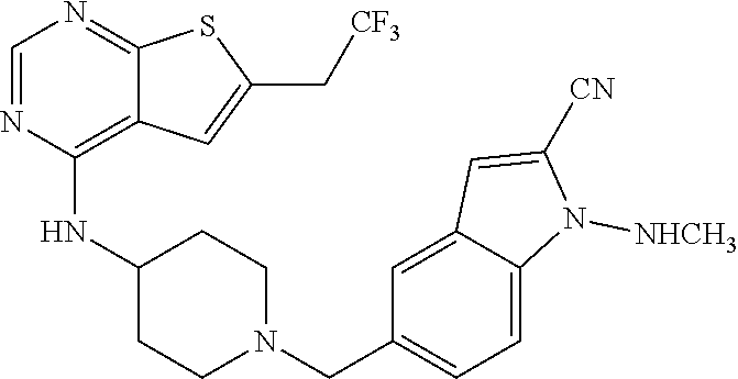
C1=NC(NC2CCN(CC3=CC=C4C(=C3)C=C([CN])N4[NHCH3])CC2)=C2C(=N1)SC(C[CF3])=C2
